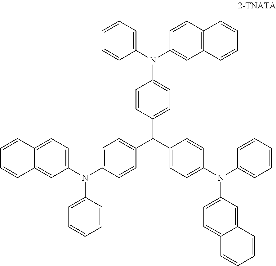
C1=CC=C(N(C2=CC3=C(C=C2)C=CC=C3)C2=CC=C(C(C3=CC=C(N(C4=CC=CC=C4)C4=CC=C5C(=C4)C=CC=C5)C=C3)C3=CC=C(N(C4=CC=C5C(=C4)C=CC=C5)C4=CC=CC=C4)C=C3)C=C2)C=C1
